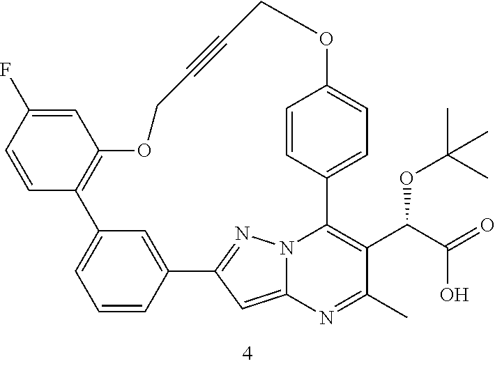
C1=CC2=CC(=C1)C1=C(C=C(F)C=C1)OCC#CCOC1=CC=C(C3=C(C(C(=O)O)OC(C)(C)C)C(C)=NC4=CC2=NN43)C=C1
